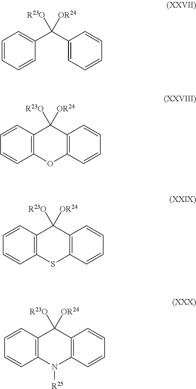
C1=CC=CC(C(C2=CC=CC=C2)([R23O])[OR24])=C1.C1=CC2=C(C=C1)OC1=C(C2([R23O])[OR24])C=CC=C1.C1=CC2=C(C=C1)SC1=C(C2([R23O])[OR24])C=CC=C1.C1=CC2=C(C=C1)N([R25])C1=C(C2([R23O])[OR24])C=CC=C1
